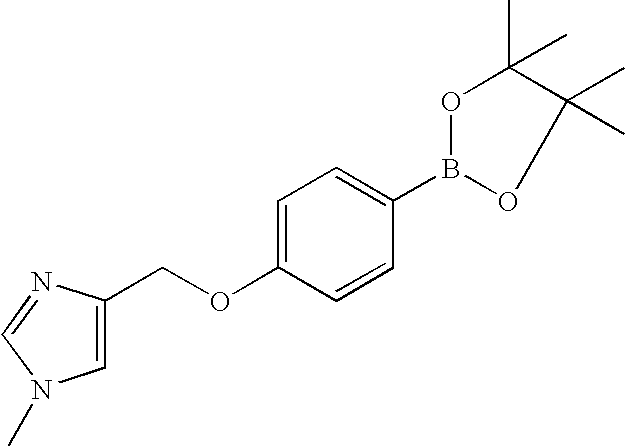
O(C1=CC=C(B2OC(C)(C)C(C)(C)O2)C=C1)CC1=CN(C)C=N1
